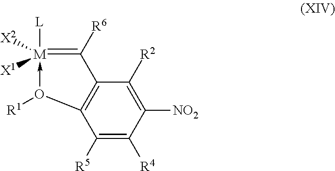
[L][M]1([X2])([X1])-O([R1])C2=C(C=1[R6])C([R2])=C([NO2])C([R4])=C2[R5]
